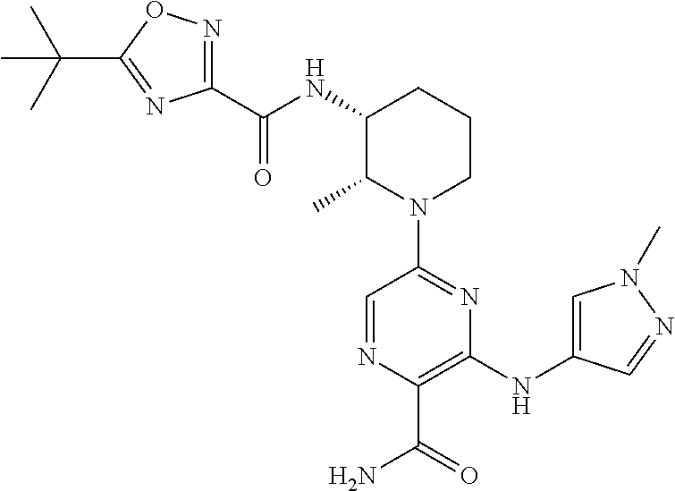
C1=NC(C(=O)N)=C(NC2=CN(C)N=C2)N=C1N1CCCC(NC(C2=NOC(C(C)(C)C)=N2)=O)C1C
